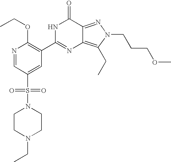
N1=CC(S(=O)(=O)N2CCN(CC)CC2)=CC(C2=NC3=C(CC)N(CCCOC)N=C3C(=O)N2)=C1OCC
